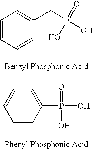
C1=CC=CC(CP(O)(O)=O)=C1.C1=CC(P(O)(O)=O)=CC=C1
